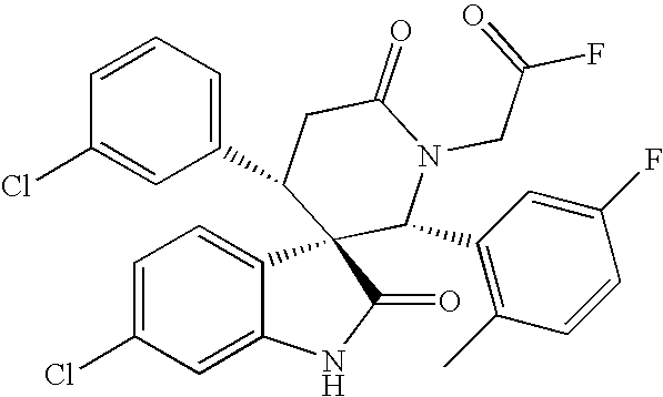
C1=C(Cl)C=C2C(=C1)C1(C(=O)N2)C(C2=C(C)C=CC(F)=C2)N(CC(=O)F)C(=O)CC1C1=CC=CC(Cl)=C1
